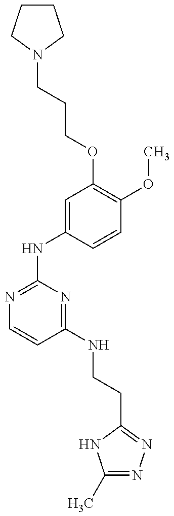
C1CCN(CCCOC2=C(OC)C=CC(NC3=NC=CC(NCCC4=NN=C(C)N4)=N3)=C2)C1
